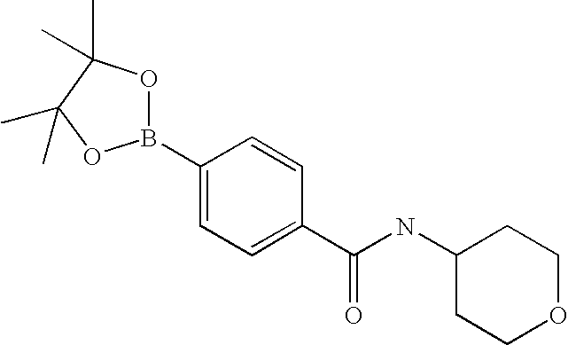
C1(B2OC(C)(C)C(C)(C)O2)=CC=C(C(NC2CCOCC2)=O)C=C1
